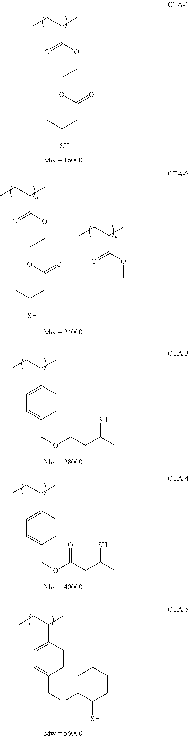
CC(CC(=O)OCCOC(=O)C(CC)(C)C)S.C1=CC(COCCC(C)S)=CC=C1C(CC)C.C1=CC(COC(CC(C)S)=O)=CC=C1C(CC)C.C1=CC(COC2C(S)CCCC2)=CC=C1C(CC)C.CC(CC(=O)OCCOC(=O)C(CC)(C)C)S.COC(=O)C(CC)(C)C
